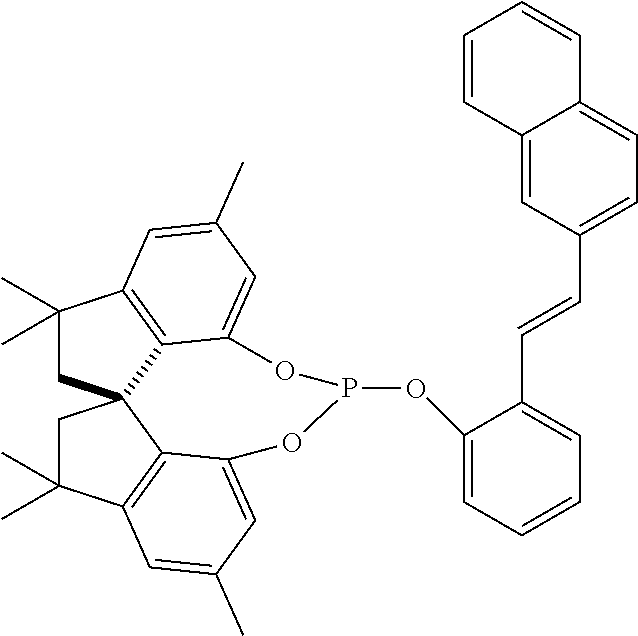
C1(C)(C)CC23C4=C1C=C(C)C=C4OP(OC1=CC=CC=C1C=CC1=CC=C4C(=C1)C=CC=C4)OC1=CC(C)=CC(=C21)C(C)(C)C3
